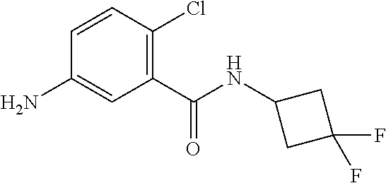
C1(C(=O)NC2CC(F)(F)C2)=C(Cl)C=CC(N)=C1
